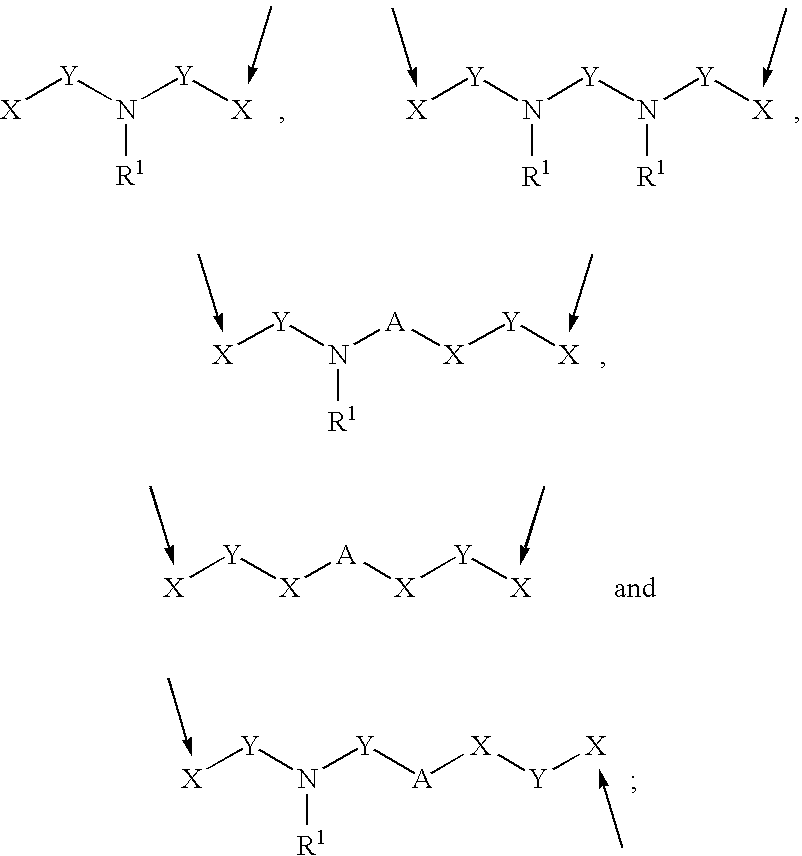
[X][Y]N([Y][X])[R1].[Y](N([Y]N([Y][X])[R1])[R1])[X].[Y](N([A][X][Y][X])[R1])[X].[Y]([X][A][X][Y][X])[X].[Y](N([Y][A][X][Y][X])[R1])[X]
